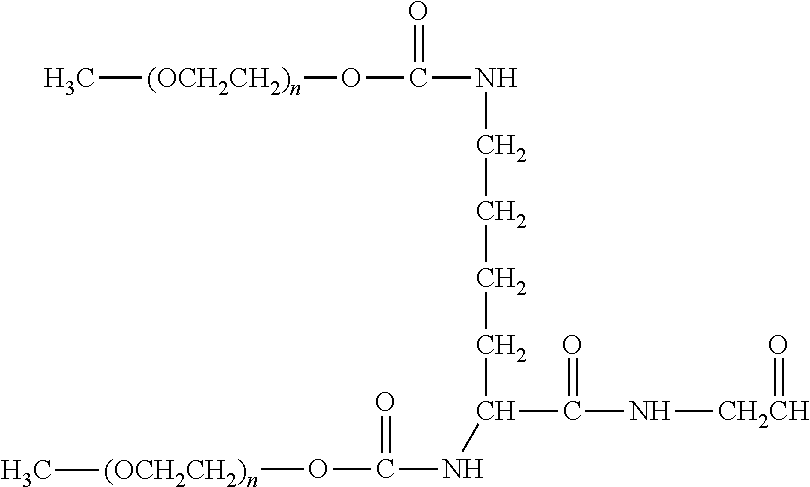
C[(OCH2CH2)n]OC(NCCCCC(C(=O)N[CH2CH]=O)NC(=O)O[(OCH2CH2)n]C)=O
